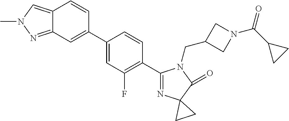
C12=CN(C)N=C1C=C(C1=CC(F)=C(C3=NC4(C(=O)N3CC3CN(C(C5CC5)=O)C3)CC4)C=C1)C=C2
